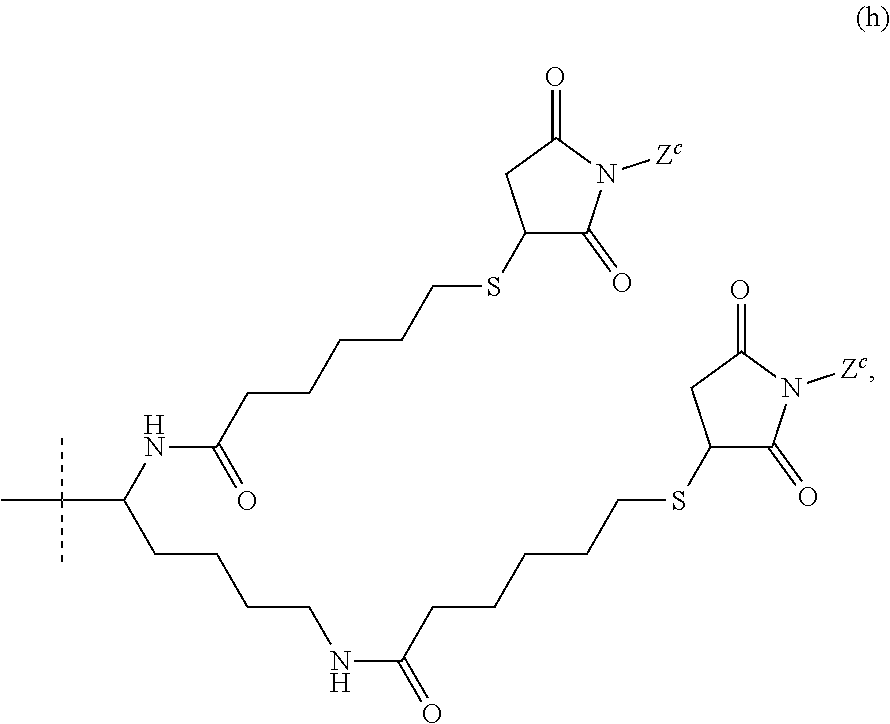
C(C(NC(CCCCCSC1C(=O)N([Zc])C(=O)C1)=O)CCCCNC(CCCCCSC1C(=O)N([Zc])C(=O)C1)=O)(C)(C)C
